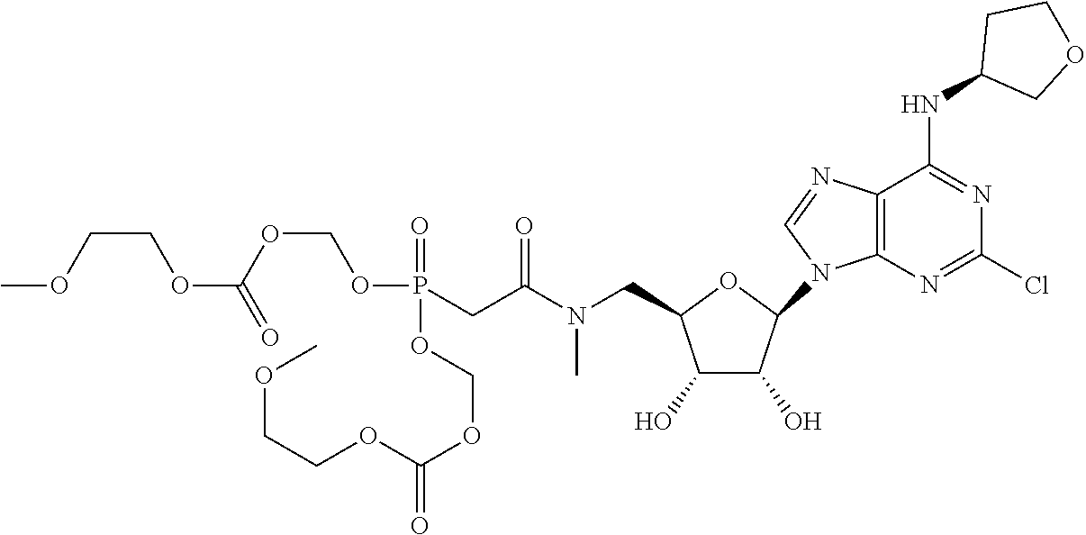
O1C(CN(C(CP(=O)(OCOC(=O)OCCOC)OCOC(=O)OCCOC)=O)C)C(O)C(O)C1N1C=NC2=C1N=C(Cl)N=C2NC1COCC1
